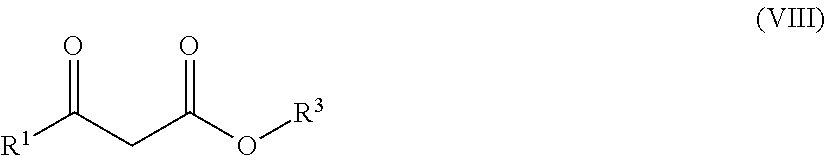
O=C(O[R3])CC([R1])=O
